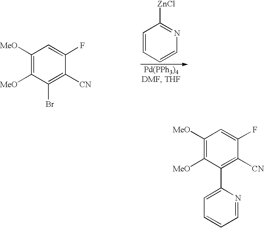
C1([MeO])=C([MeO])C(C2=CC=CC=N2)=C([CN])C(F)=C1.C1([MeO])=C([MeO])C(Br)=C([CN])C(F)=C1.C1=CC=CN=C1[ZnCl]
